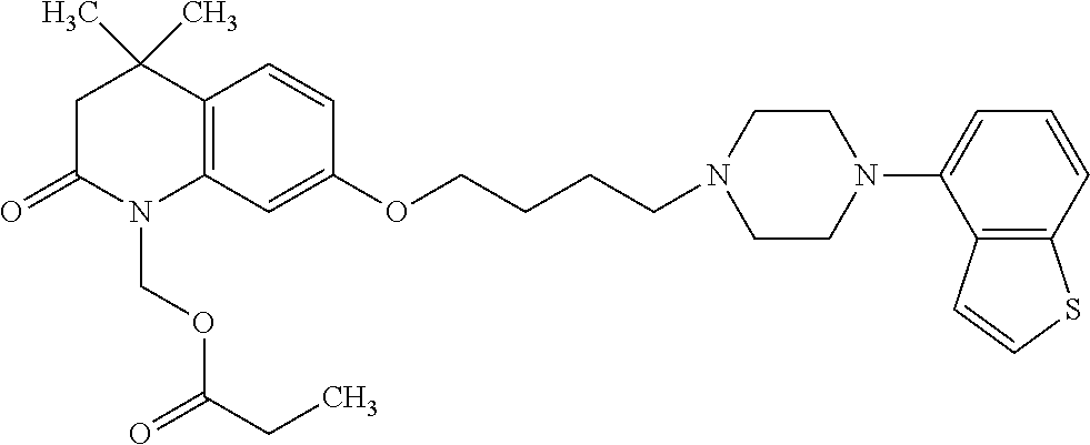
C12=C(C=C(OCCCCN3CCN(C4=CC=CC5=C4C=CS5)CC3)C=C1)N(COC(CC)=O)C(=O)CC2(C)C
